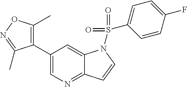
C1(C2=C(C)ON=C2C)=CN=C2C(=C1)N(S(=O)(=O)C1=CC=C(F)C=C1)C=C2
